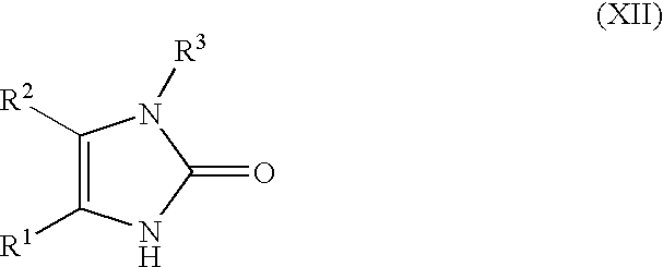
C1([R2])=C([R1])NC(=O)N1[R3]
